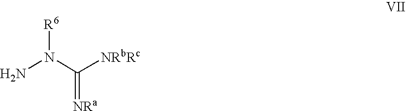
NN(C([NRbRc])=[NRa])[R6]
